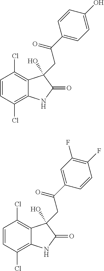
C1=CC(Cl)=C2C(=C1Cl)C(CC(C1=CC=C(O)C=C1)=O)(O)C(=O)N2.C1=CC(Cl)=C2C(=C1Cl)C(CC(C1=CC(F)=C(F)C=C1)=O)(O)C(=O)N2
